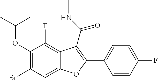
C1(OC(C)C)=C(Br)C=C2C(=C1F)C(C(=O)NC)=C(C1=CC=C(F)C=C1)O2
